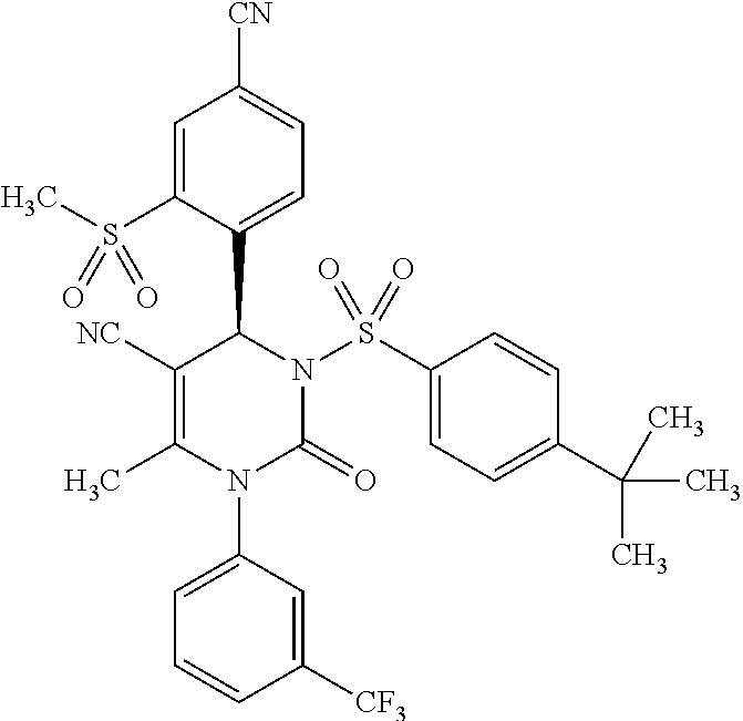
C1=C(S(C)(=O)=O)C(C2N(S(C3=CC=C(C(C)(C)C)C=C3)(=O)=O)C(=O)N(C3=CC=CC([CF3])=C3)C(C)=C2[NC])=CC=C1[CN]
